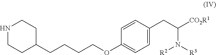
C1=C(CC([CO2R1])N([R3])[R2])C=CC(OCCCCC2CCNCC2)=C1
